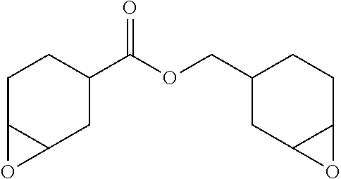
C1C2C(CC(C(OCC3CC4C(CC3)O4)=O)C1)O2
